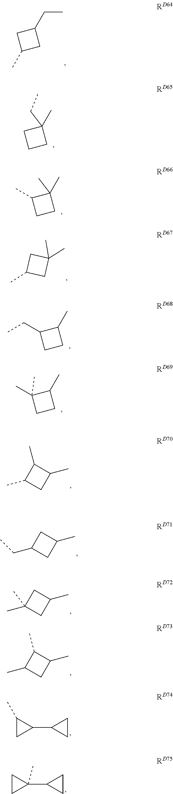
CCC1CC(C)C1.CC1(CC)CCC1.CC1(C)C(C)CC1.CC1(C)CC(C)C1.CCC1CCC1C.CC1(C)CCC1C.C1(C)C(C)CC1C.C1C(CC)CC1C.C1C(C)(C)CC1C.C1(C)C(C)CC1C.C1(C)CC1C1CC1.C1CC1(C1CC1)C
